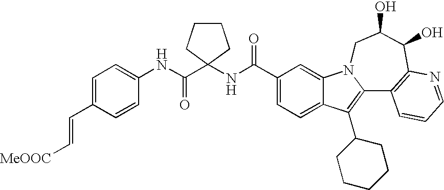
C12=CC=C(C(NC3(C(NC4=CC=C(C=C[MeOOC])C=C4)=O)CCCC3)=O)C=C1N1C(=C2C2CCCCC2)C2=C(C(O)C(O)C1)N=CC=C2
